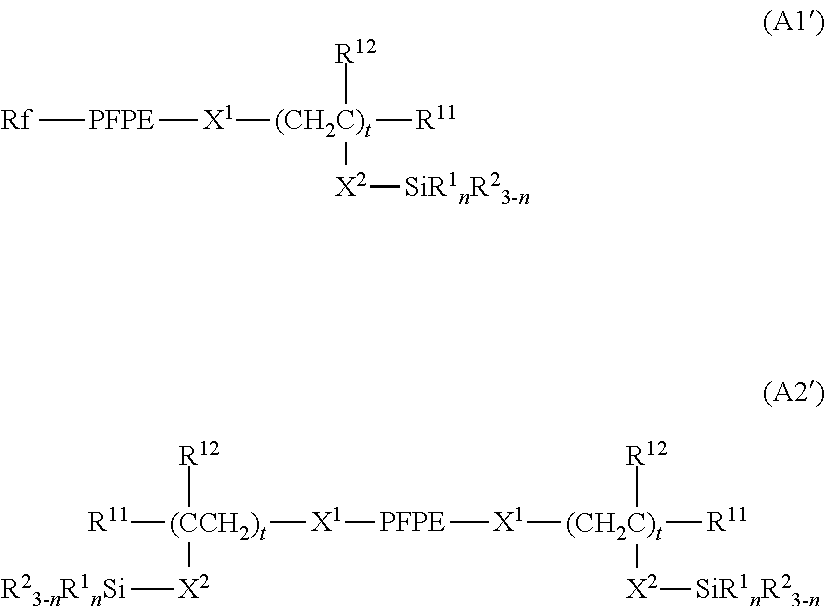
[Rf][PFPE][X1][(CH2C)t]([R11])([R12])[X2][SiR1nR23-n].[R11][(CCH2)t]([X1][PFPE][X1][(CH2C)t]([R11])([R12])[X2][SiR1nR23-n])([R12])[X2][R23-nR1nSi]
